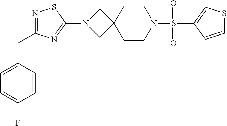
C1(S(N2CCC3(CC2)CN(C2=NC(CC4=CC=C(F)C=C4)=NS2)C3)(=O)=O)=CSC=C1
